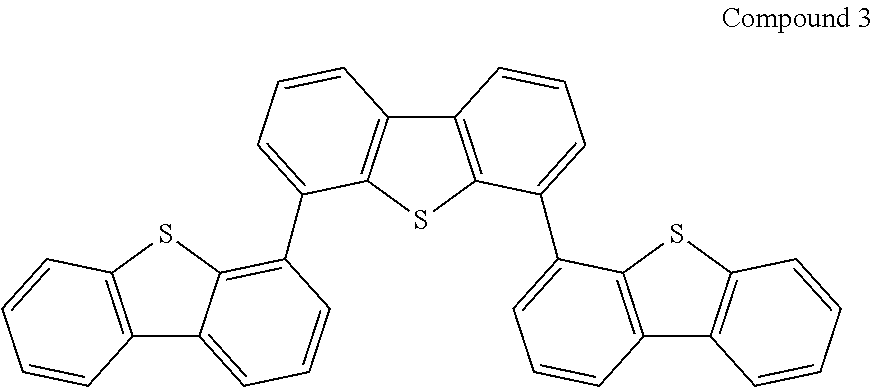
C12=C(SC3=C1C=CC=C3C1=C3C(=CC=C1)C1=C(S3)C=CC=C1)C(C1=CC=CC3=C1SC1=C3C=CC=C1)=CC=C2
